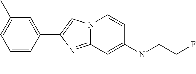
C1(C)=CC=CC(C2=CN3C(=N2)C=C(N(C)CCF)C=C3)=C1
